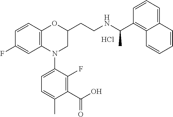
Cl.C1=CC2=C(C=C1F)N(C1=CC=C(C)C(C(O)=O)=C1F)CC(CCNC(C1=C3C(=CC=C1)C=CC=C3)C)O2
